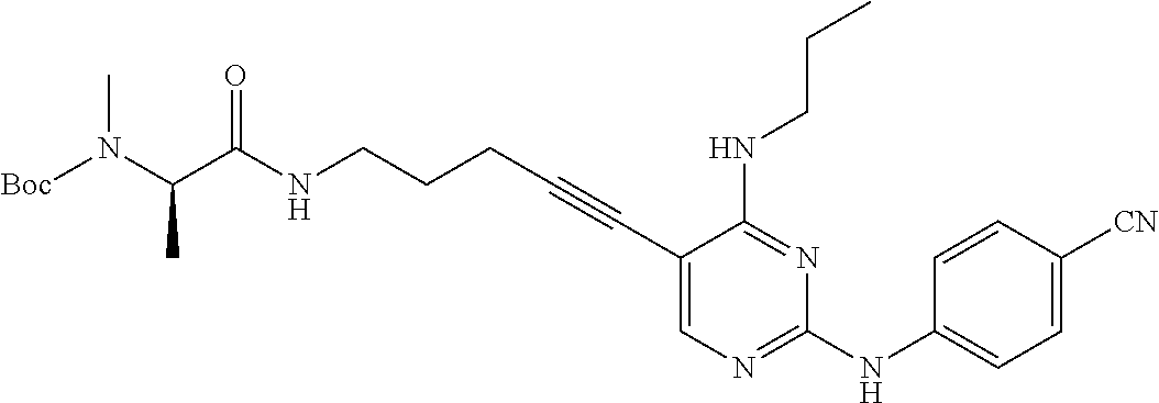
N(CCCC#CC1=CN=C(NC2=CC=C([CN])C=C2)N=C1NCCC)C(C(N([Boc])C)C)=O
